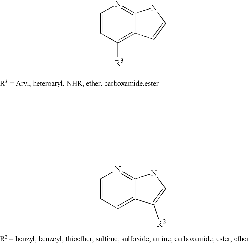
C1=CC([R3])=C2C(=N1)NC=C2.C1=CC=C2C(=N1)NC=C2[R2]
